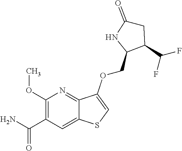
C1(OC)=C(C(N)=O)C=C2C(=N1)C(OCC1C(C(F)F)CC(=O)N1)=CS2
